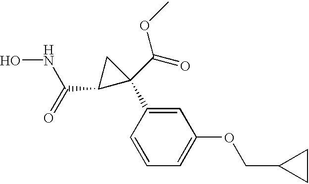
ONC(C1C(C(=O)OC)(C2=CC(OCC3CC3)=CC=C2)C1)=O
